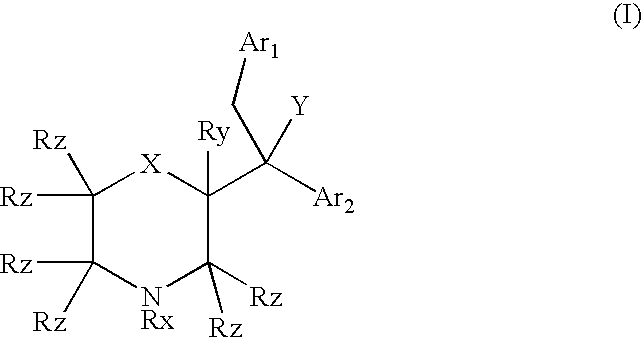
C1([Rz])([Rz])C([Rz])([Rz])[NRx]C([Rz])([Rz])C([Ry])(C([Ar2])([Y])C[Ar1])[X]1
